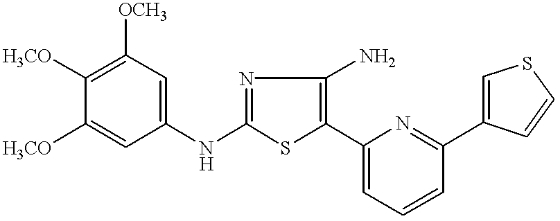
C1(NC2=CC([OCH3])=C([H3CO])C([H3CO])=C2)=NC(N)=C(C2=CC=CC(C3=CSC=C3)=N2)S1
